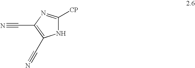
N#CC1=C(C#N)NC([CP])=N1
